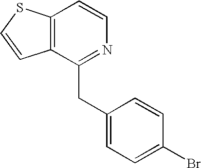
C12=C(C(CC3=CC=C(Br)C=C3)=NC=C1)C=CS2
